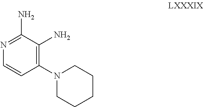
C1(N2CCCCC2)=C(N)C(N)=NC=C1
